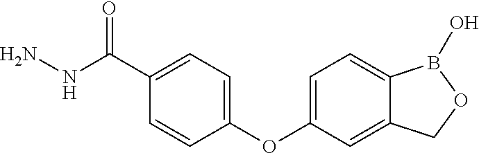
NNC(C1=CC=C(OC2=CC=C3C(=C2)COB3O)C=C1)=O
